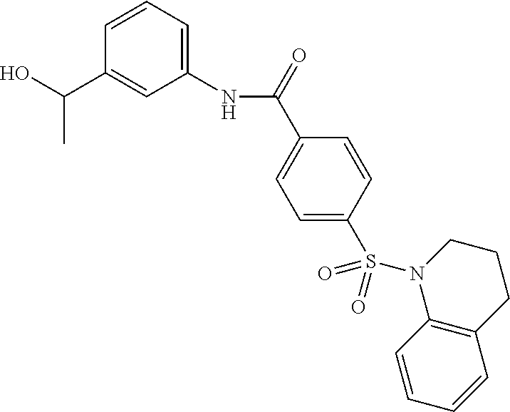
OC(C)C1=CC(NC(=O)C2=CC=C(S(N3C4=C(CCC3)C=CC=C4)(=O)=O)C=C2)=CC=C1
